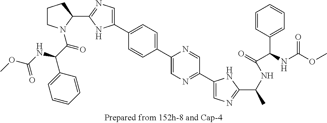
C1CN(C(C(NC(OC)=O)C2=CC=CC=C2)=O)C(C2=NC=C(C3=CC=C(C4=CN=C(C5=CN=C(C(C)NC(=O)C(C6=CC=CC=C6)NC(=O)OC)N5)C=N4)C=C3)N2)C1
